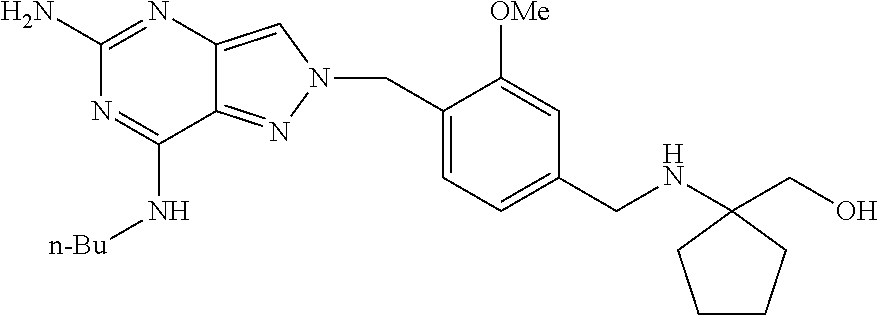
N1=C(N)N=C(N[n-Bu])C2=NN(CC3=CC=C(CNC4(CO)CCCC4)C=C3[OMe])C=C12
